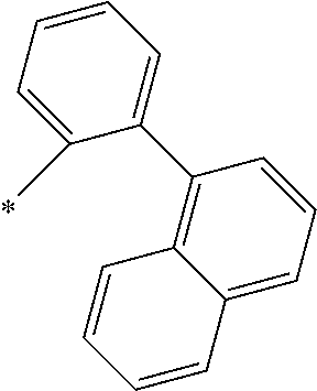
C1(C2=C3C(=CC=C2)C=CC=C3)=CC=CC=C1C
